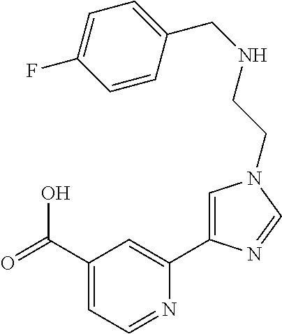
C1(C(=O)O)=CC=NC(C2=CN(CCNCC3=CC=C(F)C=C3)C=N2)=C1
